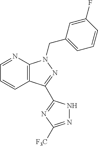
C12=C(N=CC=C1)N(CC1=CC=CC(F)=C1)N=C2C1=NC([F3C])=NN1
